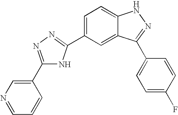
C1(C2=NN=C(C3=CN=CC=C3)N2)=CC=C2C(=C1)C(C1=CC=C(F)C=C1)=NN2
